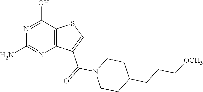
C12=C(C(O)=NC(N)=N1)SC=C2C(=O)N1CCC(CCC[OCH3])CC1
